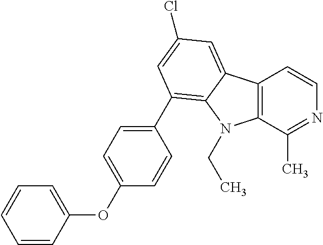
C12=C(C(C)=NC=C1)N(CC)C1=C(C3=CC=C(OC4=CC=CC=C4)C=C3)C=C(Cl)C=C21
